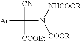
C([Ar])([CN])([COOEt])N([NHCOOR])[COOR]
